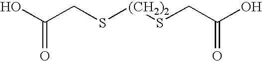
OC(CS[(CH2)2]SCC(O)=O)=O
